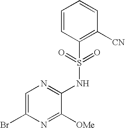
C1=C(Br)N=C([OMe])C(NS(=O)(=O)C2=C([CN])C=CC=C2)=N1
